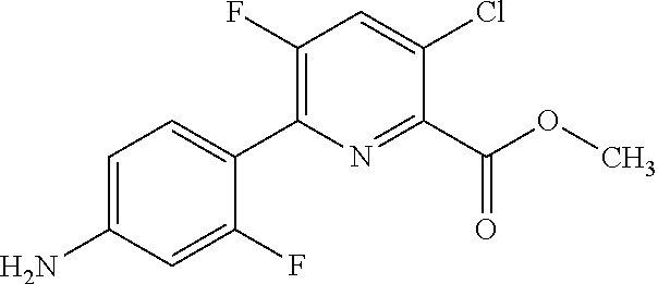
C1=C(N)C=C(F)C(C2=C(F)C=C(Cl)C(C(OC)=O)=N2)=C1
